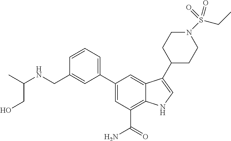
C1=C(C2=CC=CC(CNC(C)CO)=C2)C=C2C(=C1C(=O)N)NC=C2C1CCN(S(=O)(=O)CC)CC1
